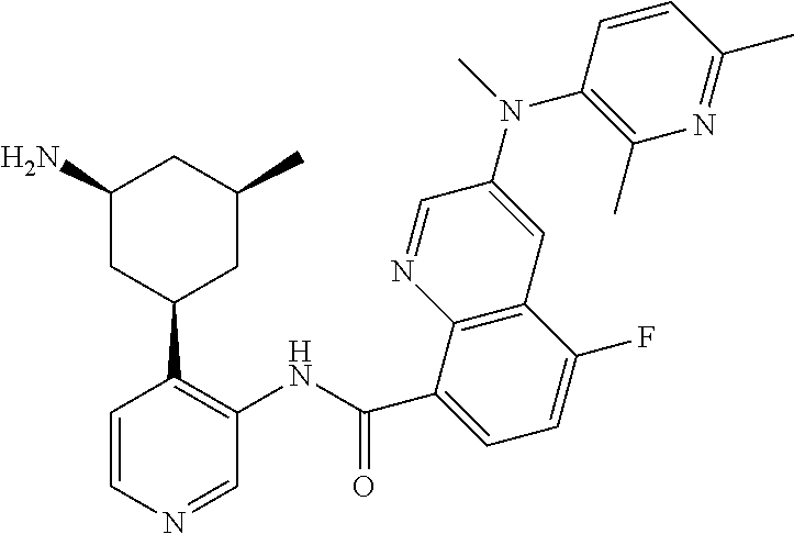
C1=CN=CC(NC(C2=CC=C(F)C3=C2N=CC(N(C2=C(C)N=C(C)C=C2)C)=C3)=O)=C1C1CC(C)CC(N)C1
